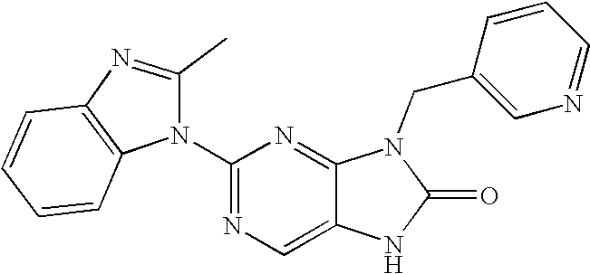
C1(N2C(C)=NC3=C2C=CC=C3)=NC=C2C(=N1)N(CC1=CN=CC=C1)C(=O)N2
